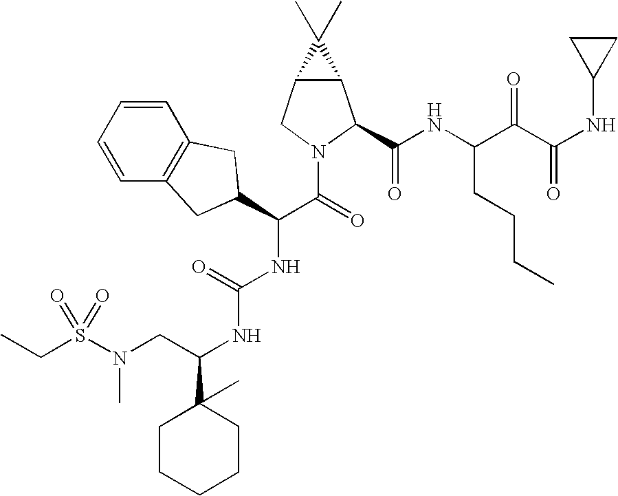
C1=CC=CC2=C1CC(C(C(=O)N1CC3C(C1C(NC(C(C(NC1CC1)=O)=O)CCCC)=O)C3(C)C)NC(NC(C1(C)CCCCC1)CN(S(CC)(=O)=O)C)=O)C2
